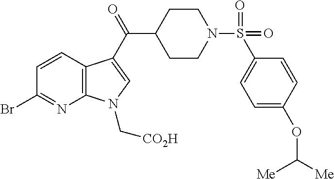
C12=C(C=CC(Br)=N1)C(C(=O)C1CCN(S(C3=CC=C(OC([Me])[Me])C=C3)(=O)=O)CC1)=CN2C[CO2H]
